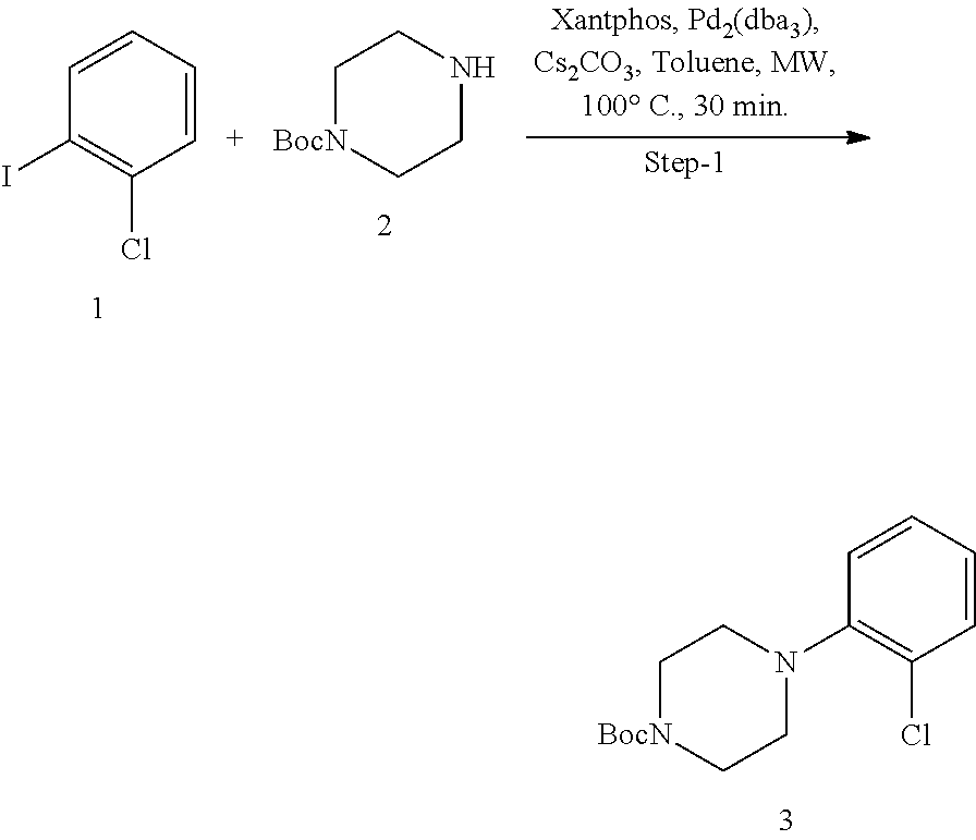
C1=CC=CC(N2CC[BocN]CC2)=C1Cl.C1=CC=CC(I)=C1Cl.C1NCC[BocN]C1
